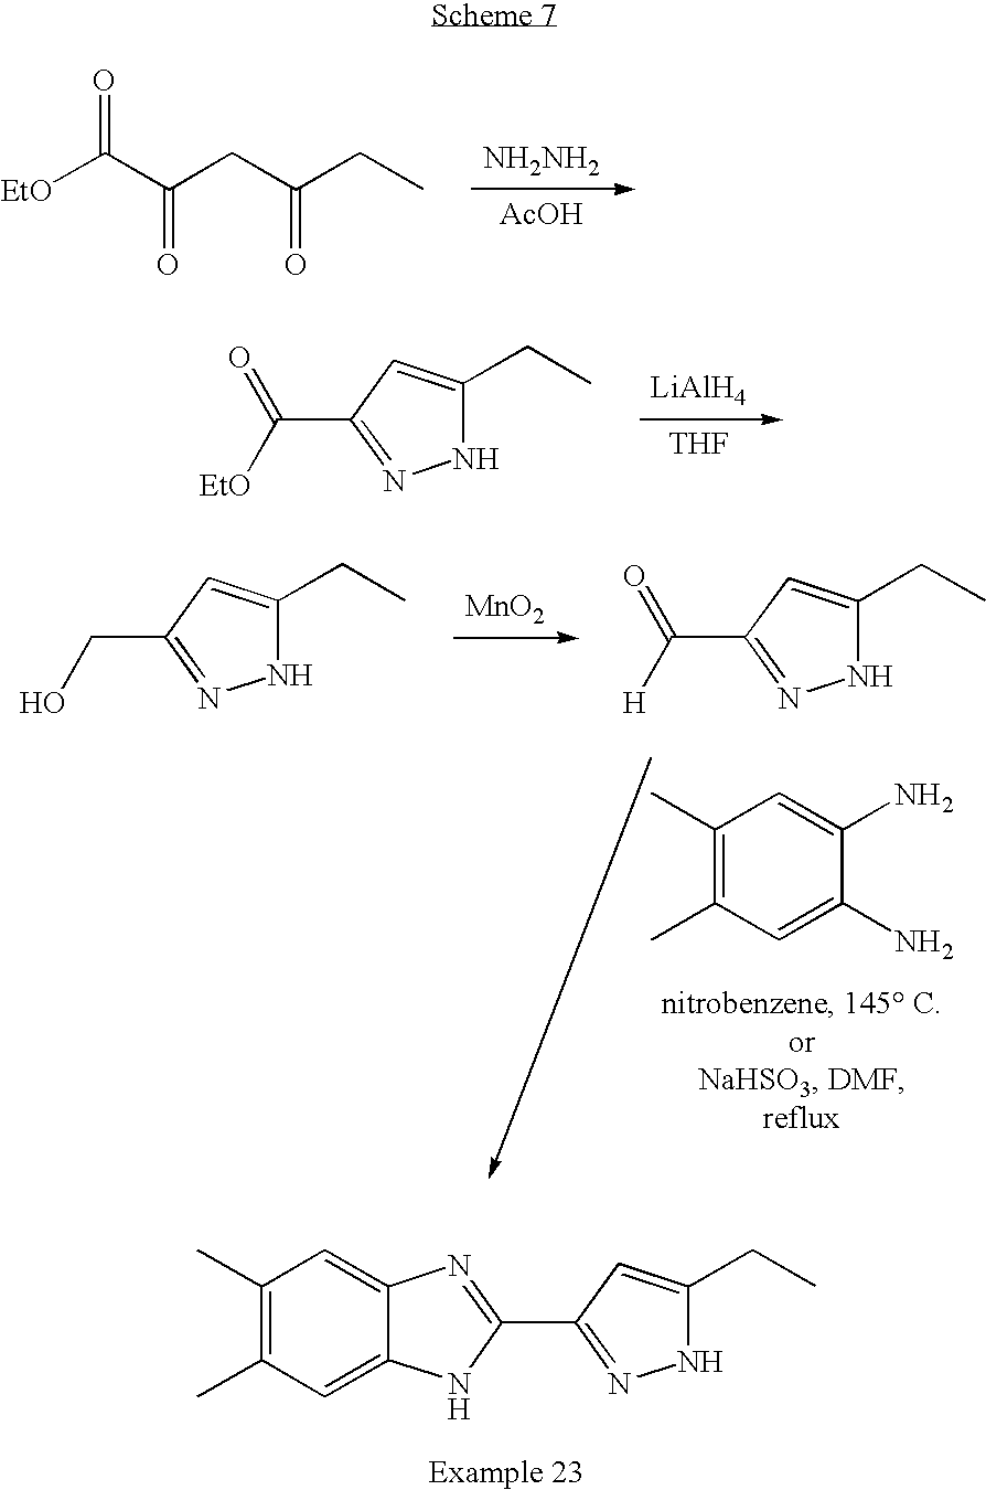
N1C(CC)=CC(C2=NC3=CC(C)=C(C)C=C3N2)=N1.[NH2NH2].[AcOH].[EtO]C(C(CC(CC)=O)=O)=O.[LiAlH4].[THF].N1C(CC)=CC(C([EtO])=O)=N1.[MnO2].C1(C)=C(C)C=C(N)C(N)=C1.N1C(CC)=CC(C([H])=O)=N1.N1C(CC)=CC(CO)=N1
